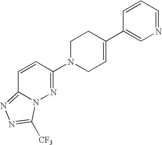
C1=CC(N2CC=C(C3=CN=CC=C3)CC2)=NN2C1=NN=C2[CF3]
